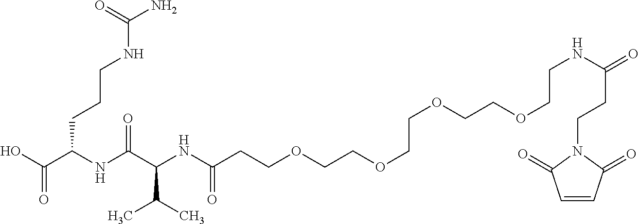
C(C(NC(C(NC(CCOCCOCCOCCOCCNC(=O)CCN1C(=O)C=CC1=O)=O)C(C)C)=O)CCCNC(N)=O)(O)=O
